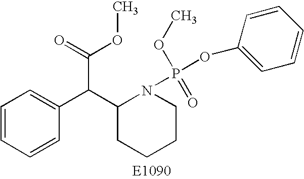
C1=CC=CC(C(C2CCCCN2P(=O)(OC)OC2=CC=CC=C2)C(=O)OC)=C1
